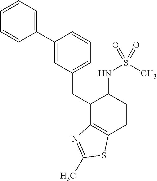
C1(CC2C3=C(CCC2NS(C)(=O)=O)SC(C)=N3)=CC=CC(C2=CC=CC=C2)=C1
